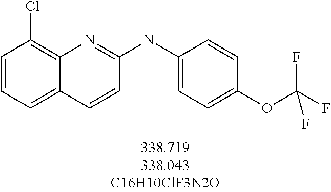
C1=CC=C2C(=C1Cl)N=C(NC1=CC=C(OC(F)(F)F)C=C1)C=C2
